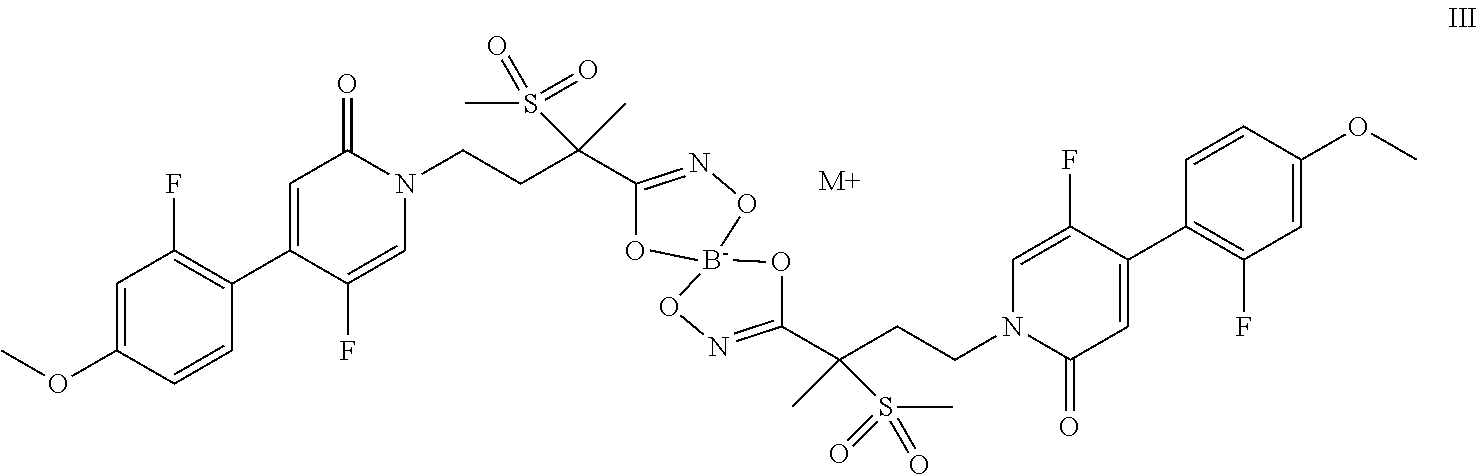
C1=C(OC)C=CC(C2=CC(=O)N(CCC(C3=NO[B-]4(O3)OC(C(CCN3C=C(F)C(C5=C(F)C=C(OC)C=C5)=CC3=O)(C)S(C)(=O)=O)=NO4)(C)S(C)(=O)=O)C=C2F)=C1F.[M+]
